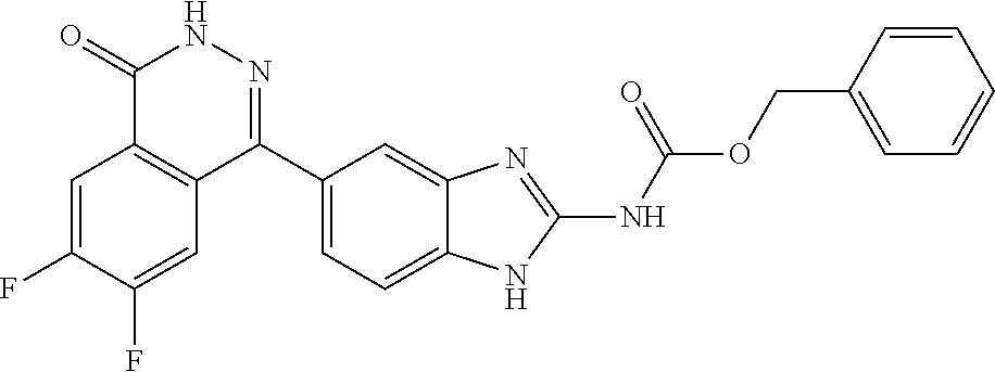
O(C(=O)NC1=NC2=CC(C3=NNC(=O)C4=C3C=C(F)C(F)=C4)=CC=C2N1)CC1=CC=CC=C1
